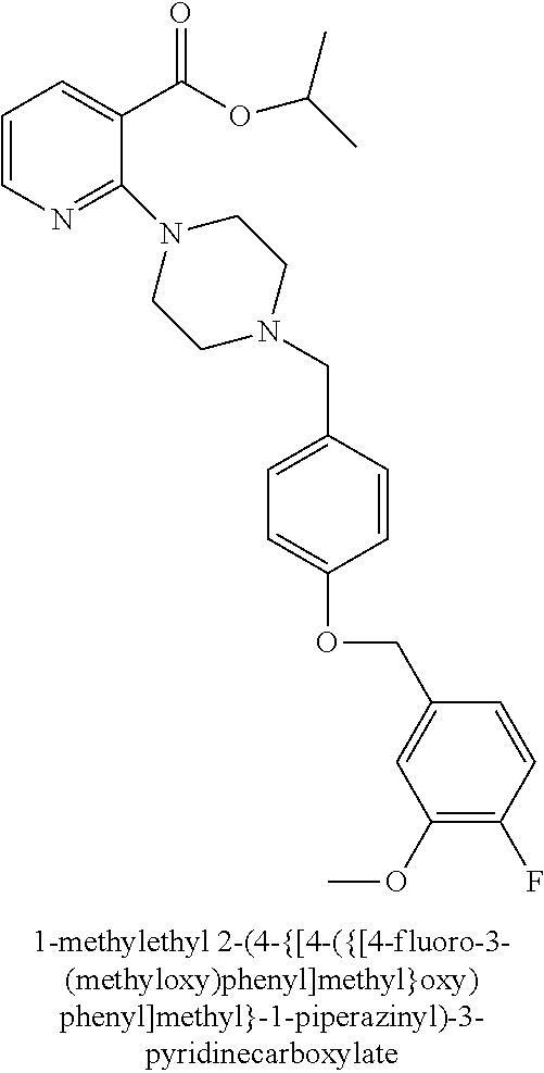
C1=CN=C(N2CCN(CC3=CC=C(OCC4=CC(OC)=C(F)C=C4)C=C3)CC2)C(C(OC(C)C)=O)=C1
